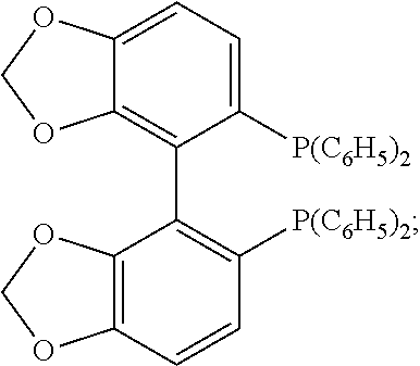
C1([P(C6H5)2])=CC=C2C(=C1C1=C([P(C6H5)2])C=CC3=C1OCO3)OCO2
